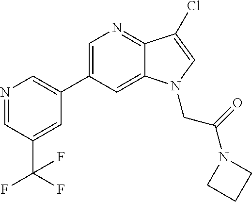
C1(C2=CN=C3C(=C2)N(CC(N2CCC2)=O)C=C3Cl)=CN=CC(C(F)(F)F)=C1
